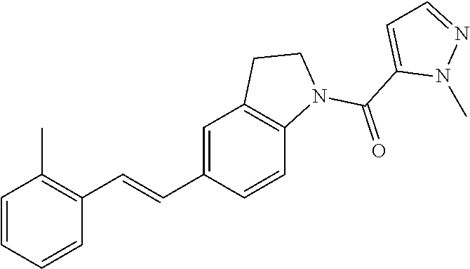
C1=C(C=CC2=C(C)C=CC=C2)C=CC2=C1CCN2C(C1=CC=NN1C)=O
